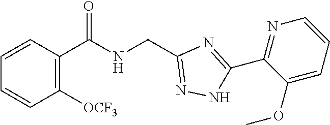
C1(C(=O)NCC2=NNC(C3=NC=CC=C3OC)=N2)=C([OCF3])C=CC=C1
